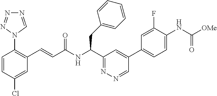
C1=CC(Cl)=CC(C=CC(NC(C2=NN=CC(C3=CC=C(NC(=O)[OMe])C(F)=C3)=C2)CC2=CC=CC=C2)=O)=C1N1C=NN=N1
